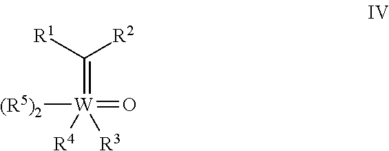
C(=[W]([R3])(=O)([(R5)2])[R4])([R1])[R2]
